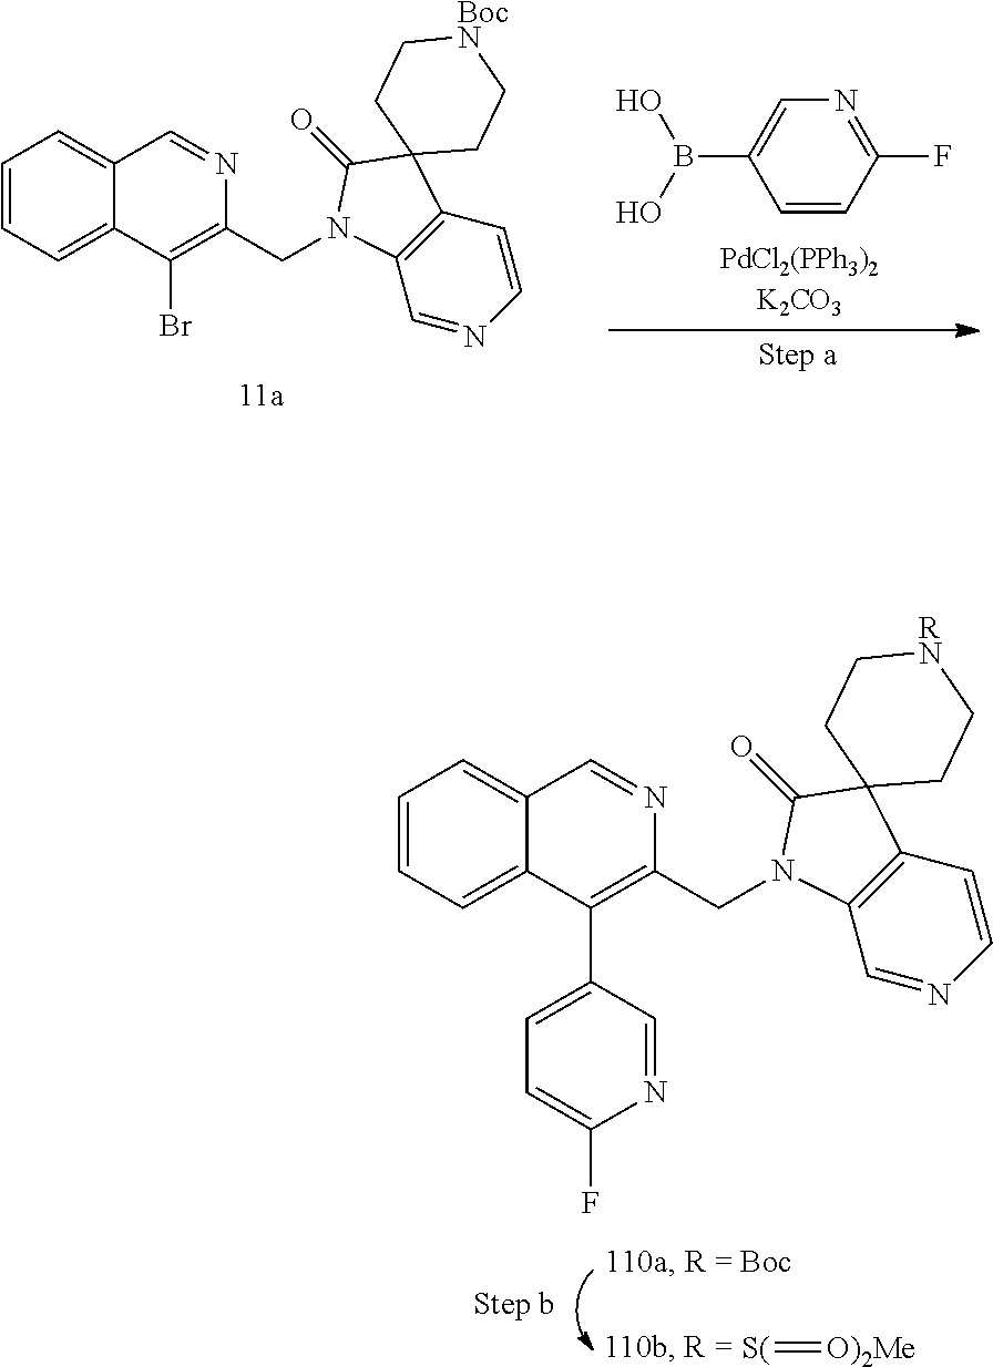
C1=CC=C2C(=C1)C=NC(CN1C3=C(C=CN=C3)C3(C1=O)CC[BocN]CC3)=C2Br.C1=CC(F)=NC=C1B(O)O.C1=CC=C2C(=C1)C=NC(CN1C3=C(C=CN=C3)C3(C1=O)CC[RN]CC3)=C2C1=CC=C(F)N=C1.[S(]=[O)2Me]
